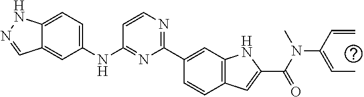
C12=CC(NC3=NC(C4=CC5=C(C=C4)C=C(C(N(C)C(=CC)C=C)=O)N5)=NC=C3)=CC=C1NN=C2
